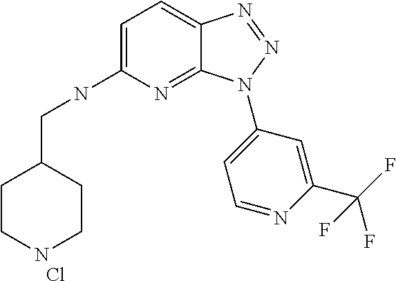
C1=C(NCC2CCNCC2)N=C2C(=C1)N=NN2C1=CC=NC(C(F)(F)F)=C1.Cl
